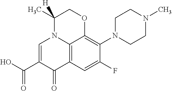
C12=C3C=C(F)C(N4CCN(C)CC4)=C1OCC(C)([H])N2C=C(C(O)=O)C3=O
